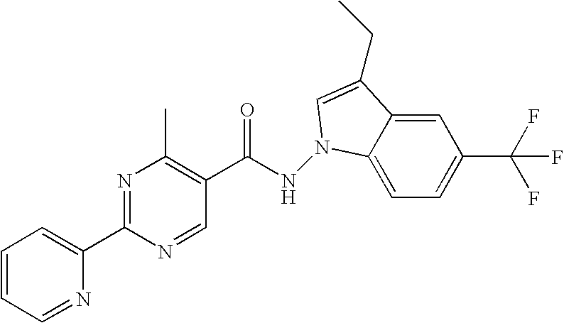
C1=C2C(=CC=C1C(F)(F)F)N(NC(C1=C(C)N=C(C3=CC=CC=N3)N=C1)=O)C=C2CC
